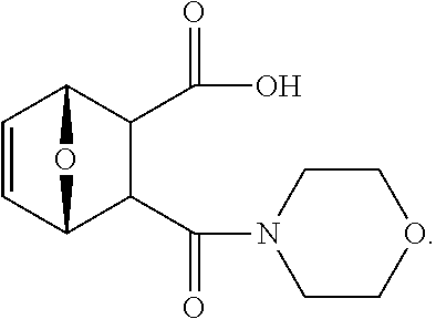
C1=CC2C(C(N3CCOCC3)=O)C(C(O)=O)C1O2
